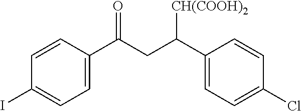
C1=CC(C(CC(C2=CC=C(Cl)C=C2)[CH(COOH)2])=O)=CC=C1I
